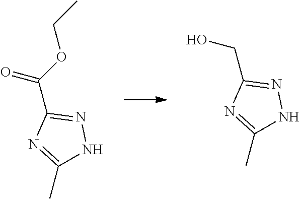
C(C1=NNC(C)=N1)(OCC)=O.C(C1=NNC(C)=N1)O
